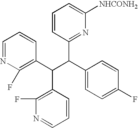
C1=NC(F)=C(C(C(C2=CC=C(F)C=C2)C2=NC([NHCONH2])=CC=C2)C2=C(F)N=CC=C2)C=C1
